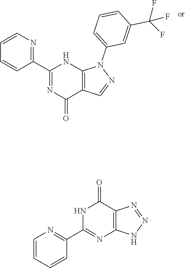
N1C(C2=NC=CC=C2)=NC2=C(C1=O)N=NN2.C1=CN=C(C2=NC(=O)C3=C(N2)N(C2=CC=CC(C(F)(F)F)=C2)N=C3)C=C1
